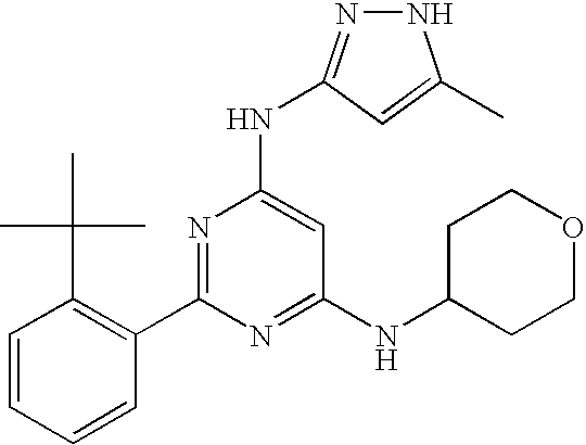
N1N=C(NC2=CC(NC3CCOCC3)=NC(C3=C(C(C)(C)C)C=CC=C3)=N2)C=C1C
